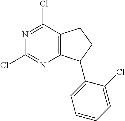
C12=C(C(Cl)=NC(Cl)=N1)CCC2C1=CC=CC=C1Cl
